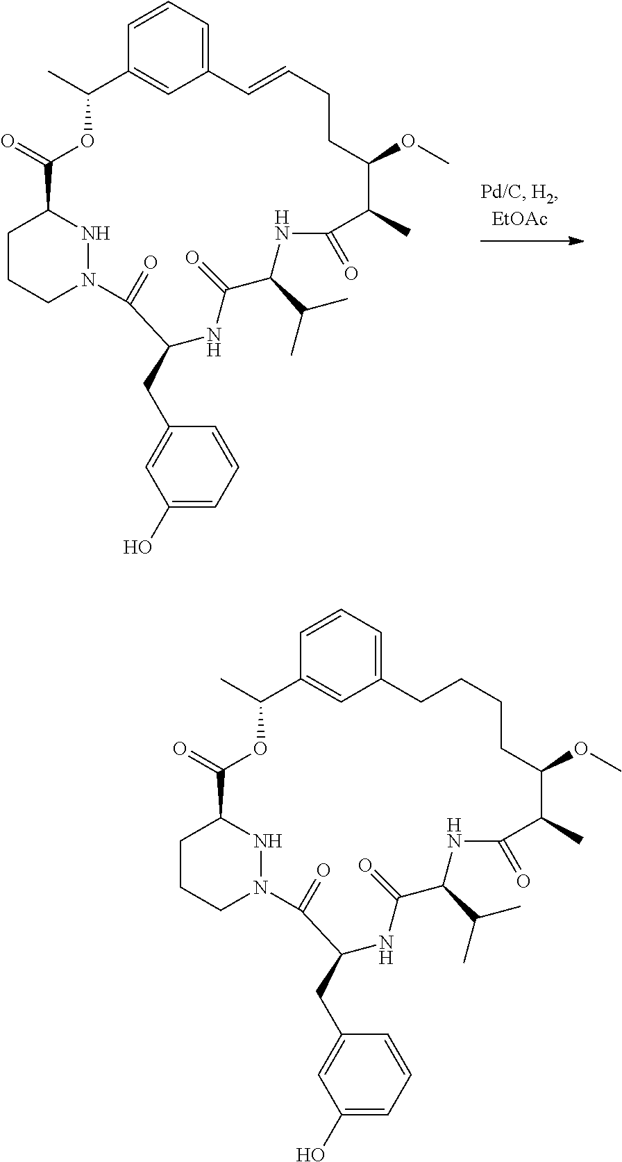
C1CCN2NC1C(=O)OC(C)C1=CC(=CC=C1)C=CCCC(OC)C(C)C(=O)NC(C(C)C)C(=O)NC(CC1=CC(O)=CC=C1)C2=O.C1CCN2NC1C(=O)OC(C)C1=CC(=CC=C1)CCCCC(OC)C(C)C(=O)NC(C(C)C)C(=O)NC(CC1=CC(O)=CC=C1)C2=O
